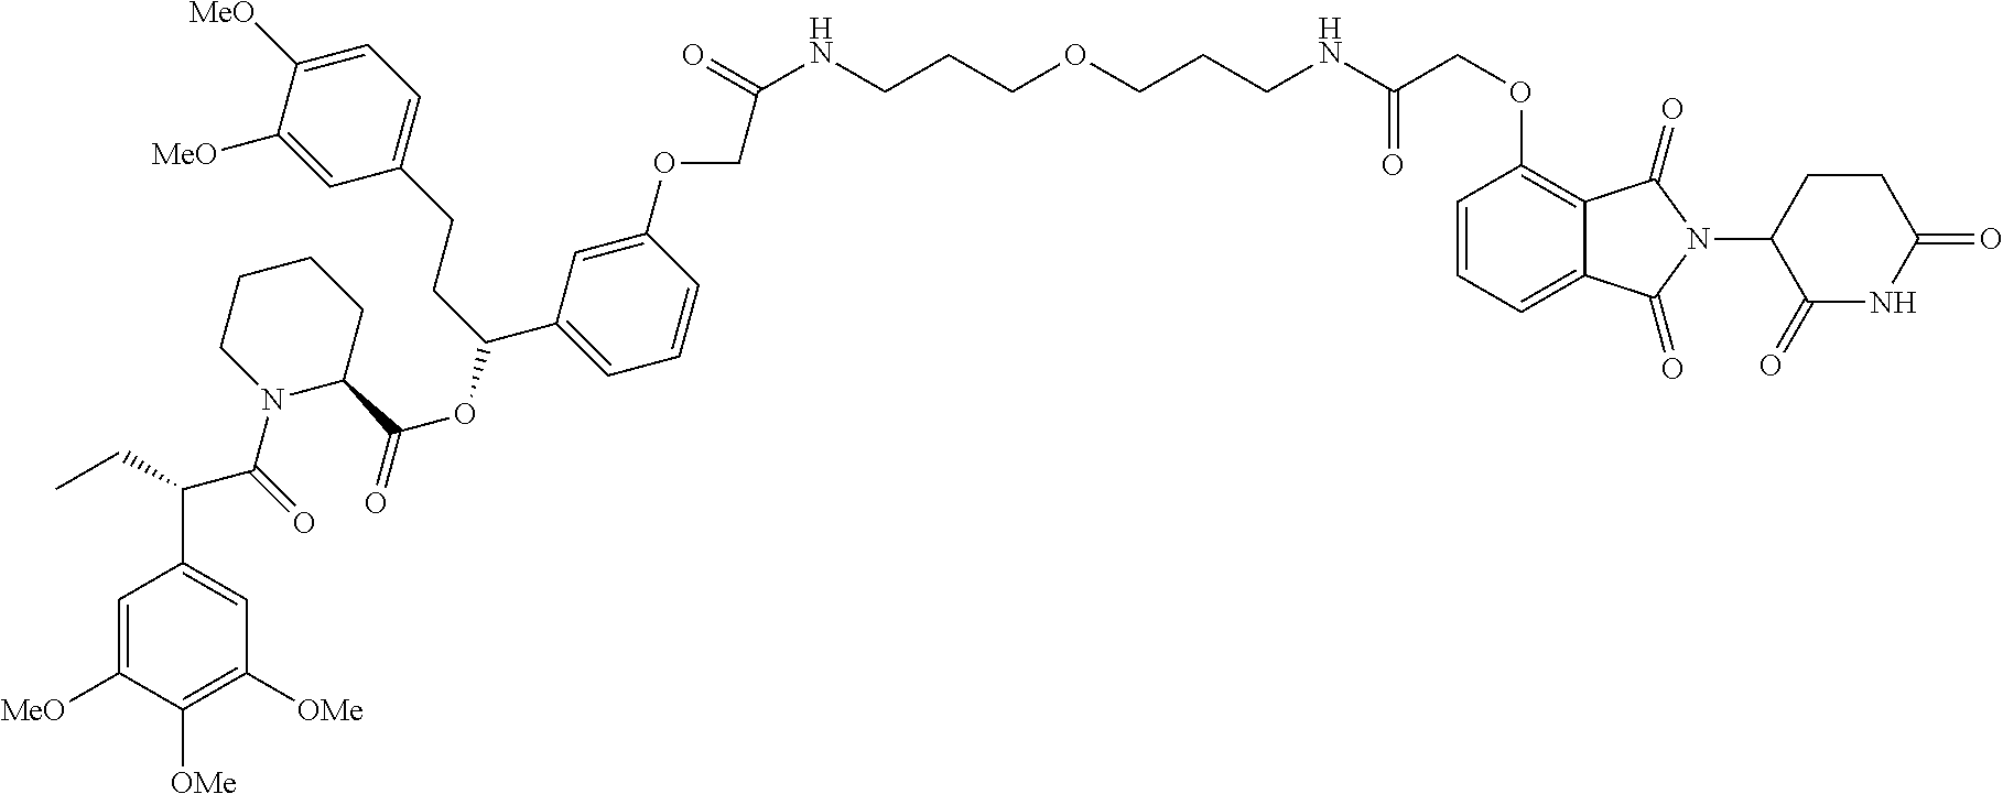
C1=C([MeO])C([OMe])=C([OMe])C=C1C(C(N1C(C(OC(C2=CC=CC(OCC(NCCCOCCCNC(COC3=C4C(=CC=C3)C(=O)N(C3CCC(=O)NC3=O)C4=O)=O)=O)=C2)CCC2=CC=C([MeO])C([MeO])=C2)=O)CCCC1)=O)CC
